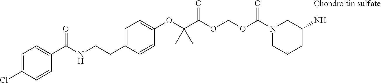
C1=C(Cl)C=CC(C(NCCC2=CC=C(OC(C(OCOC(N3CC(N[Chondroitin sulfate])CCC3)=O)=O)(C)C)C=C2)=O)=C1
